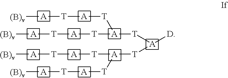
[A]([(B)v])[T][A][T][A]([T][A]([D])[T][A]([T][A][T][A][(B)v])[T][A][T][A][(B)v])[T][A][T][A][(B)v]
